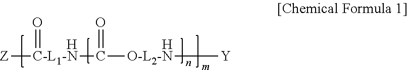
[Z][C-L1-N](C([O-L2-N][Y])=O)=O.[H].[H]
